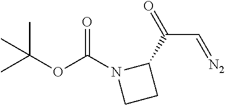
N1(C(OC(C)(C)C)=O)CCC1C(=O)C=[N2]
